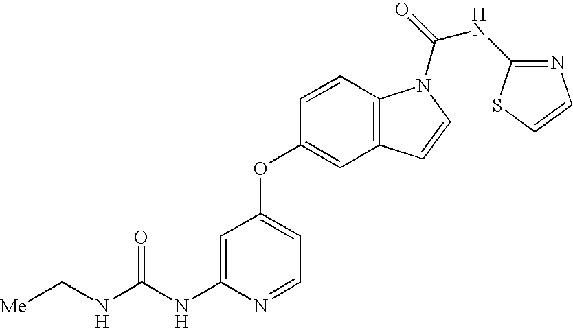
C(NC1=CC(OC2=CC3=C(C=C2)N(C(=O)NC2=NC=CS2)C=C3)=CC=N1)(NC[Me])=O
